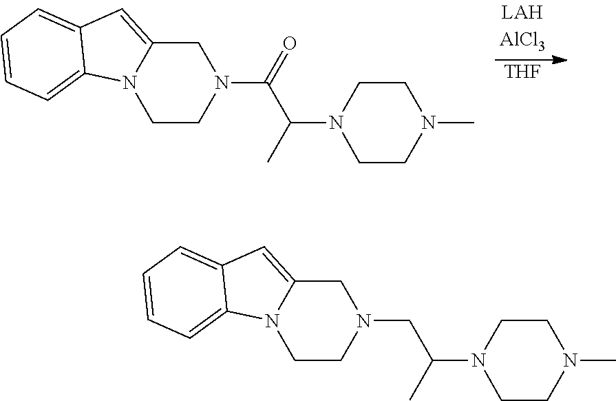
[THF].C12=CC3=CC=CC=C3N1CCN(C(=O)C(C)N1CCN(C)CC1)C2.C12=CC3=CC=CC=C3N1CCN(CC(C)N1CCN(C)CC1)C2
